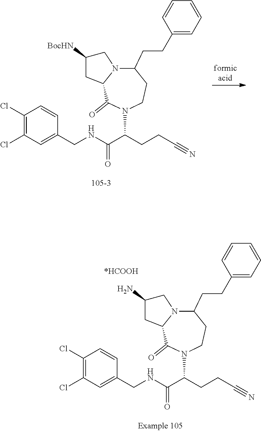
C1(Cl)=C(Cl)C=C(CNC(C(CCC#N)N2CCC(CCC3=CC=CC=C3)N3C(C2=O)CC([BocHN])C3)=O)C=C1.C1(Cl)=C(Cl)C=C(CNC(C(CCC#N)N2CCC(CCC3=CC=CC=C3)N3C(C2=O)CC(N)C3)=O)C=C1
